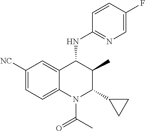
C1([NC])=CC=C2C(=C1)C(NC1=NC=C(F)C=C1)C(C)C(C1CC1)N2C(=O)C
